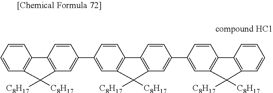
C1=CC=CC2=C1C1=C(C=C(C3=CC4=C(C=C3)C3=C(C=C(C5=CC6=C(C=C5)C5=C(C=CC=C5)C6([C8H17])[C8H17])C=C3)C4([C8H17])[C8H17])C=C1)C2([C8H17])[C8H17]
